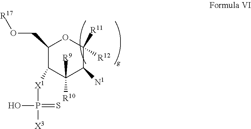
C1(CO[R17])C([X1]P(O)(=S)[X3])C([R10])([R9])C([N1])C([R12])([R11])O1
